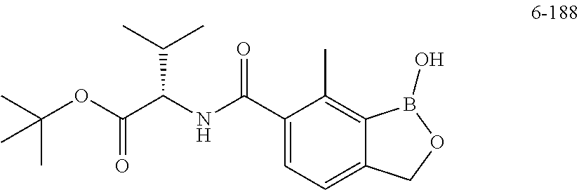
C(C(NC(C1=CC=C2C(=C1C)B(O)OC2)=O)C(OC(C)(C)C)=O)(C)C
